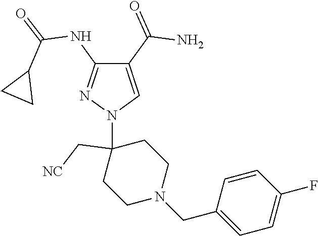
C1(C(=O)N)=CN(C2(C[NC])CCN(CC3=CC=C(F)C=C3)CC2)N=C1NC(=O)C1CC1
